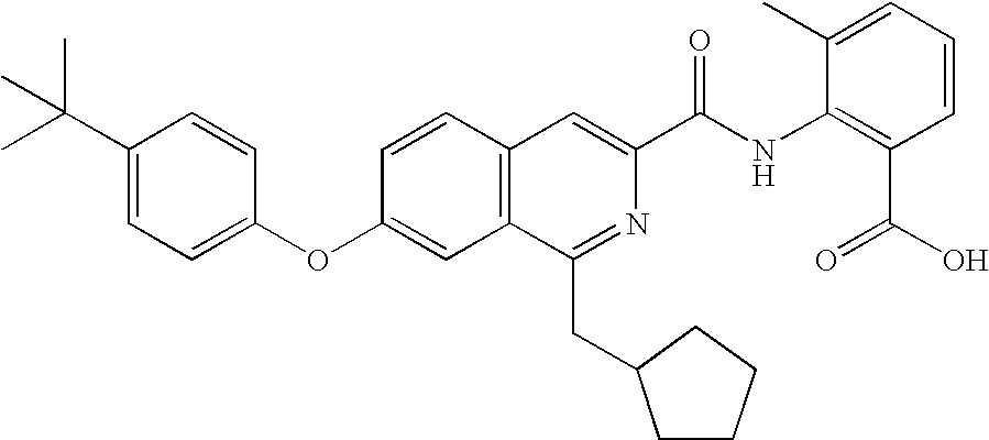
C1=CC(OC2=CC=C(C(C)(C)C)C=C2)=CC2=C1C=C(C(NC1=C(C(O)=O)C=CC=C1C)=O)N=C2CC1CCCC1
